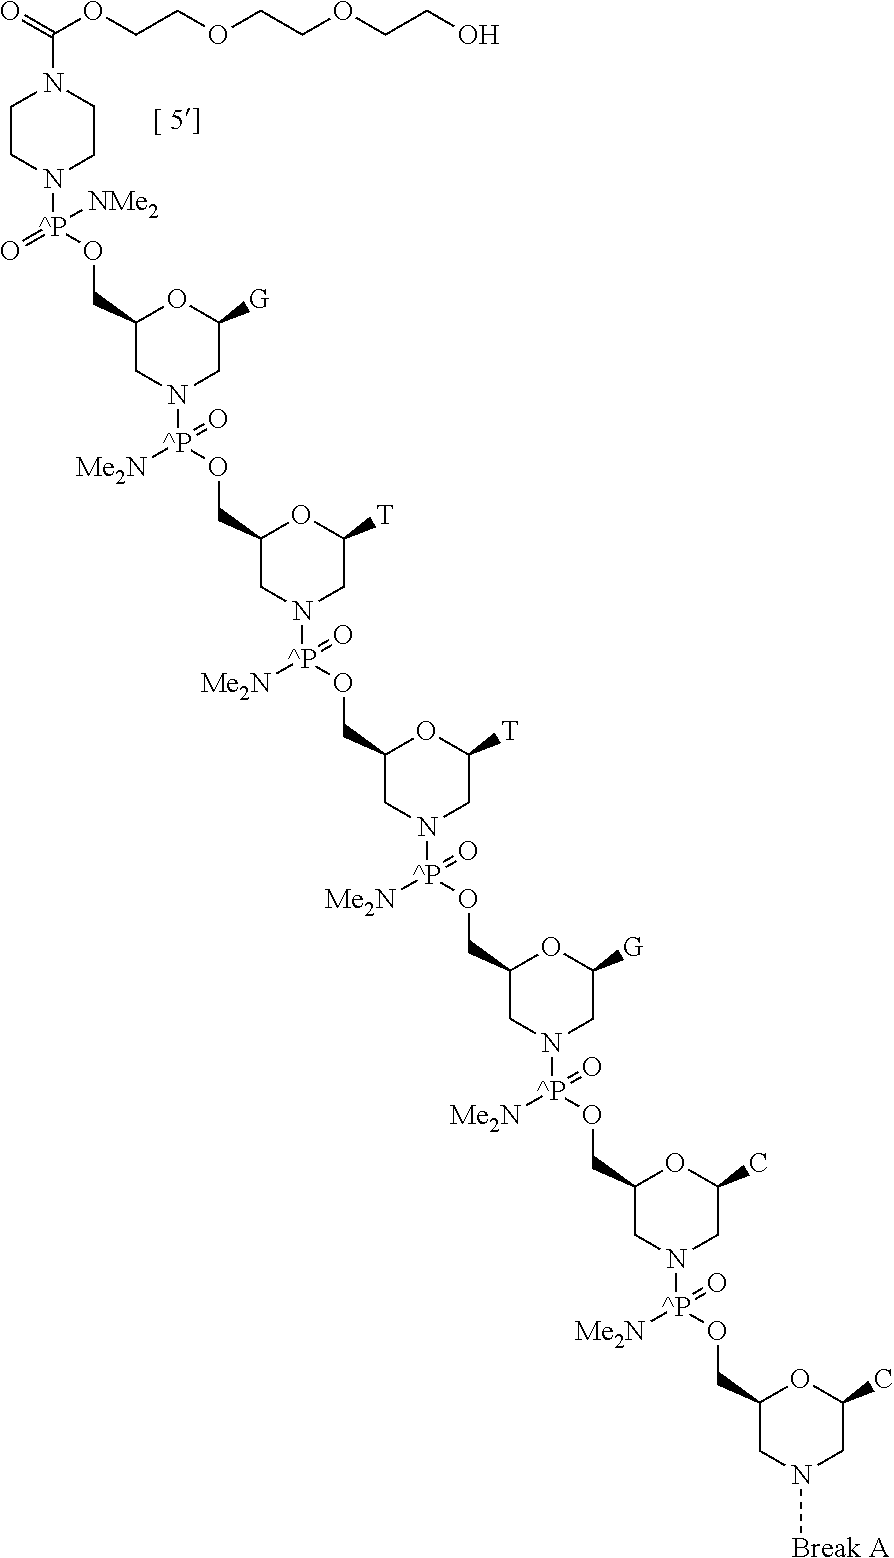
O=C(OCCOCCOCCO)N1CCN([^P](OCC2CN([^P](OCC3CN([^P](OCC4CN([^P](OCC5CN([^P](OCC6CN([^P](OCC7CN([Break A])CC(C)O7)([Me2N])=O)CC(C)O6)([Me2N])=O)CC([G])O5)([Me2N])=O)CC([T])O4)([Me2N])=O)CC([T])O3)([Me2N])=O)CC([G])O2)([NMe2])=O)CC1
